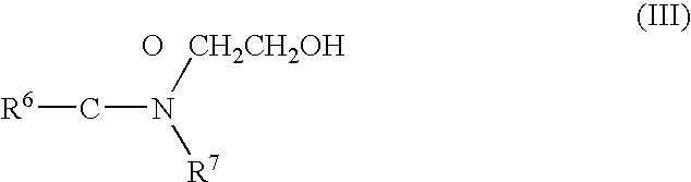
C(N([CH2CH2OH])[R7])[R6].O
